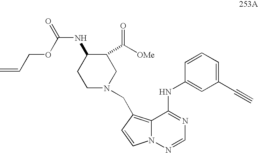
C1(C#C)=CC=CC(NC2=NC=NN3C2=C(CN2CC(C([OMe])=O)C(NC(=O)OCC=C)CC2)C=C3)=C1
